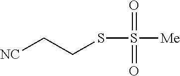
[NC]CCSS([Me])(=O)=O
